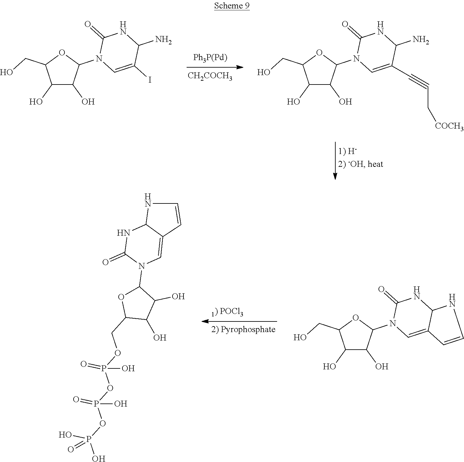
[Ph3P(Pd)].[CH2COCH3].C1(O)C(O)C(N2C=C(I)C(N)NC2=O)OC1CO.C1(O)C(O)C(N2C=C(C#CC[COCH3])C(N)NC2=O)OC1CO.C1(O)C(O)C(N2C=C3C(NC2=O)NC=C3)OC1CO.C1(O)C(O)C(N2C=C3C(NC2=O)NC=C3)OC1COP(OP(OP(O)(O)=O)(O)=O)(O)=O
